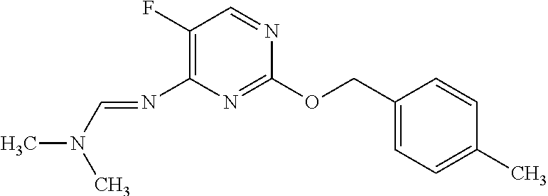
C1(OCC2=CC=C(C)C=C2)=NC(N=CN(C)C)=C(F)C=N1
